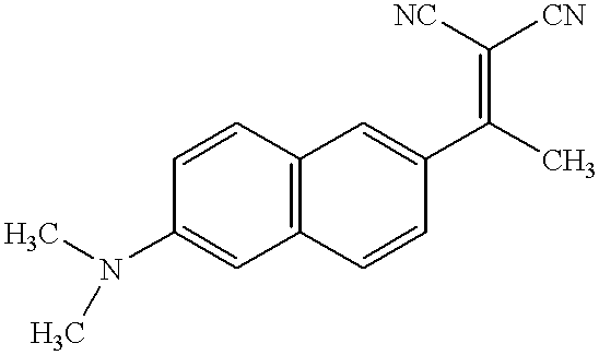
C1=CC(N(C)C)=CC2=C1C=C(C(C)=C([CN])[NC])C=C2
